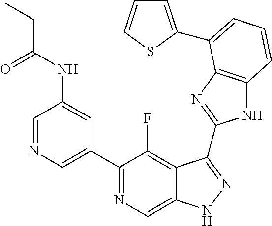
C1=NC=C(C2=NC=C3C(=C2F)C(C2=NC4=C(N2)C=CC=C4C2=CC=CS2)=NN3)C=C1NC(CC)=O
